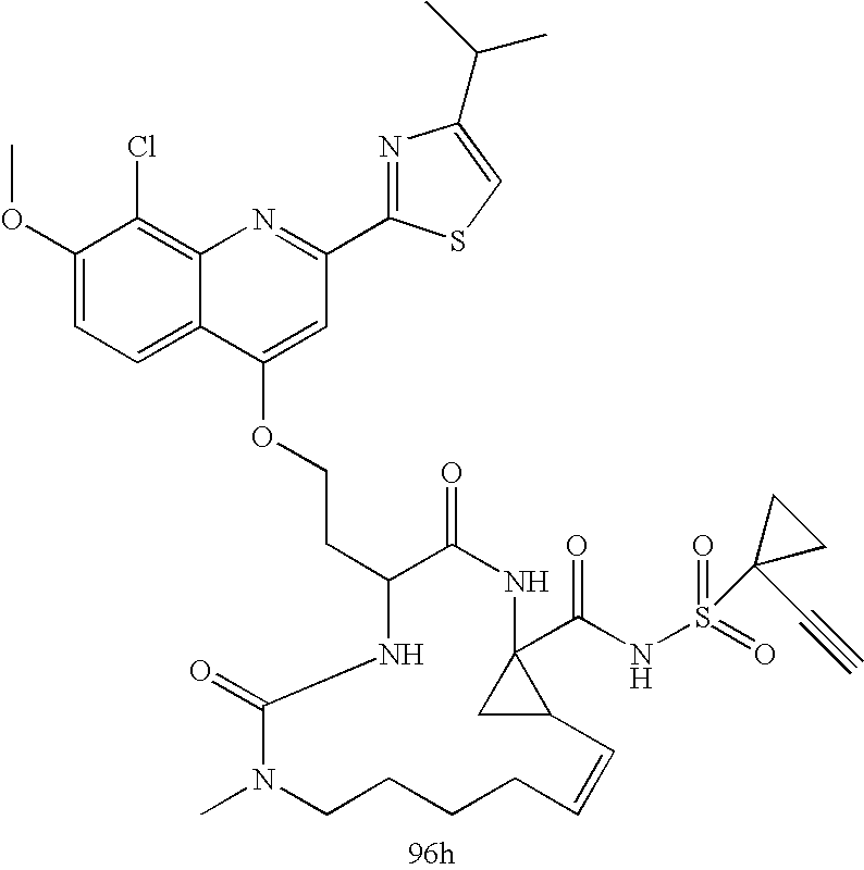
S1C=C(C(C)C)N=C1C1=NC2=C(Cl)C(OC)=CC=C2C(OCCC2NC(=O)N(C)CCCCC=CC3CC3(C(NS(=O)(=O)C3(C#C)CC3)=O)NC2=O)=C1
